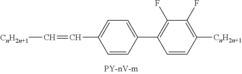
C1(C=C[CnH2n+1])=CC=C(C2=C(F)C(F)=C([CnH2n+1])C=C2)C=C1
